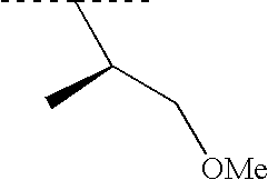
C(C(C[OMe])C)(C)C
